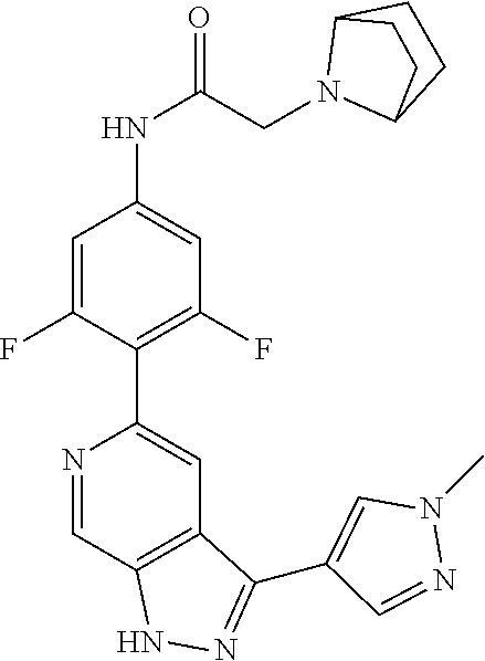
N1=CC2=C(C=C1C1=C(F)C=C(NC(=O)CN3C4CCC3CC4)C=C1F)C(C1=CN(C)N=C1)=NN2
